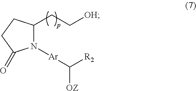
N1([Ar]C([R2])[OZ])C(CC[OH])CCC1=O
